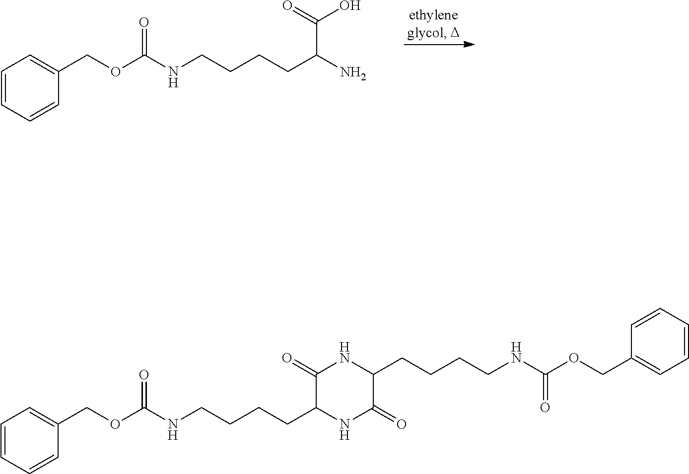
O(C(NCCCCC(N)C(=O)O)=O)CC1=CC=CC=C1.O(C(NCCCCC1NC(=O)C(CCCCNC(OCC2=CC=CC=C2)=O)NC1=O)=O)CC1=CC=CC=C1
